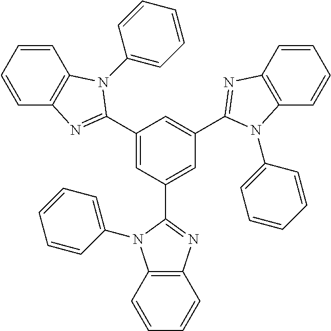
C1=CC=CC2=C1N=C(C1=CC(C3=NC4=C(N3C3=CC=CC=C3)C=CC=C4)=CC(C3=NC4=C(C=CC=C4)N3C3=CC=CC=C3)=C1)N2C1=CC=CC=C1
